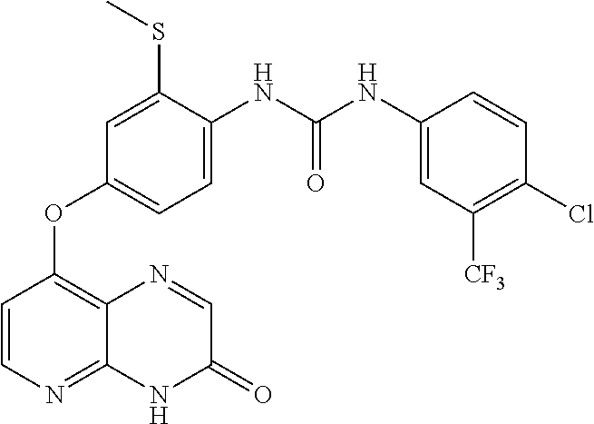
C1(SC)=CC(OC2=C3C(=NC=C2)NC(=O)C=N3)=CC=C1NC(NC1=CC([CF3])=C(Cl)C=C1)=O
